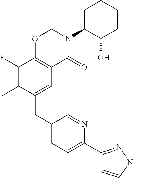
C1(CC2=CC3=C(C(F)=C2C)OCN(C2C(O)CCCC2)C3=O)=CC=C(C2=NN(C)C=C2)N=C1
